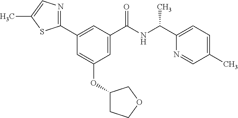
C1=C(C(NC(C2=CC=C(C)C=N2)C)=O)C=C(C2=NC=C(C)S2)C=C1OC1CCOC1
